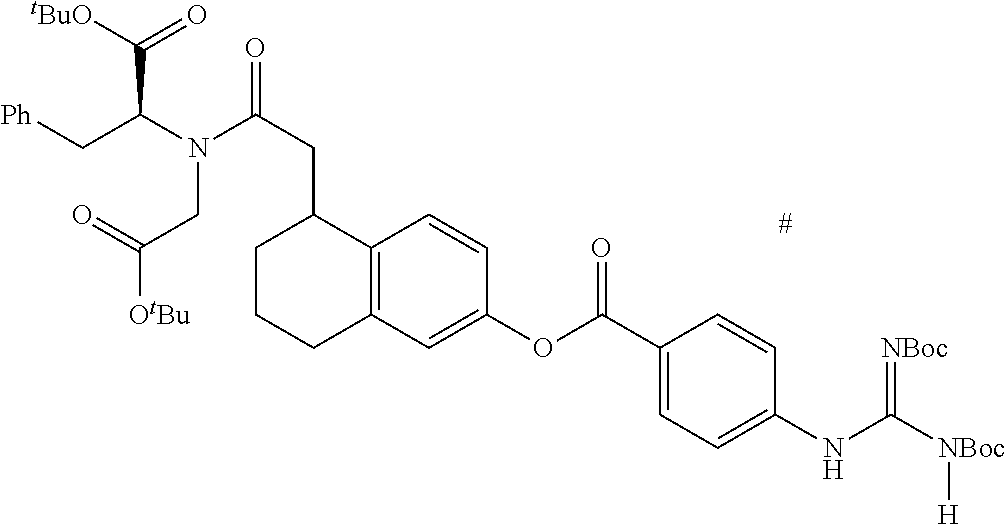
C1C2=C(C=CC(OC(C3=CC=C(NC([NBoc][H])=[NBoc])C=C3)=O)=C2)C(CC(=O)N(C(C(=O)[tBuO])C[Ph])CC(=O)[OtBu])CC1
